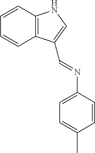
C1=CC2=C(C=C1)C(C=NC1=CC=C(C)C=C1)=CN2
